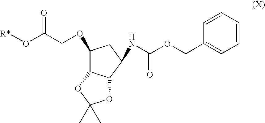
N(C1C2C(C(OCC(O[R*])=O)C1)OC(C)(C)O2)C(OCC1=CC=CC=C1)=O
